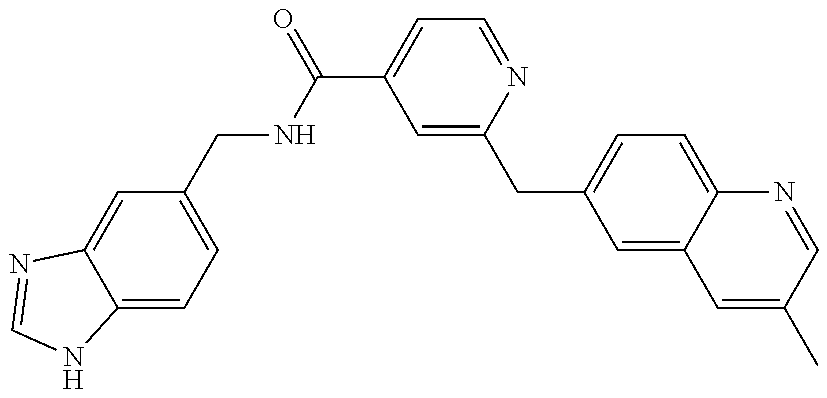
C12=CC=C(CNC(=O)C3=CC=NC(CC4=CC=C5C(=C4)C=C(C)C=N5)=C3)C=C1N=CN2
